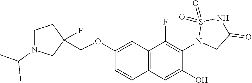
C12=C(C=C(O)C(N3CC(=O)NS3(=O)=O)=C1F)C=CC(OCC1(F)CN(C(C)C)CC1)=C2
